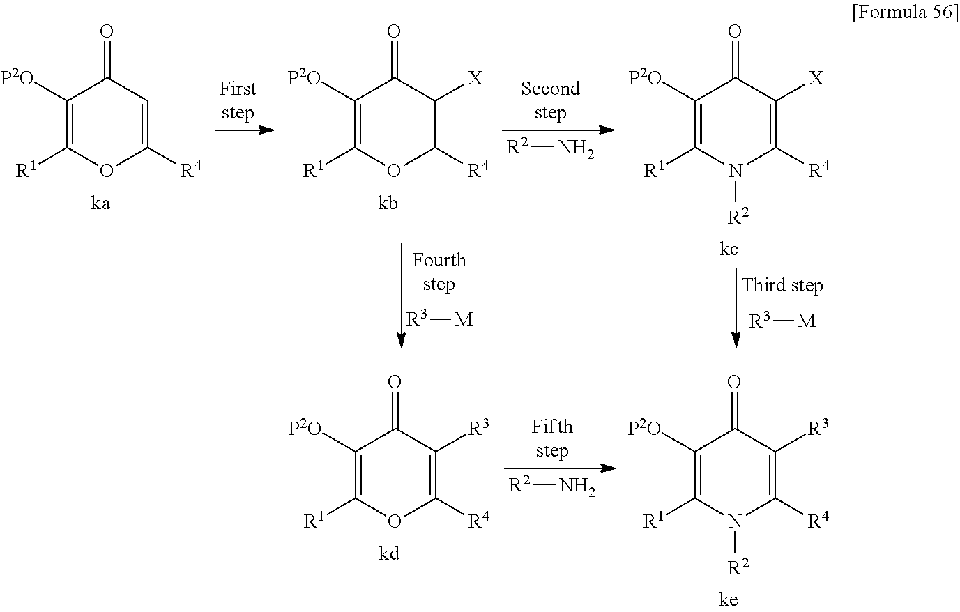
C1([P2O])=C([R1])OC([R4])=CC1=O.C1([P2O])=C([R1])OC([R4])C([X])C1=O.C1([P2O])=C([R1])N([R2])C([R4])=C([X])C1=O.[R3][M].[R3][M].[R2]N.C1([P2O])=C([R1])N([R2])C([R4])=C([R3])C1=O.C1([P2O])=C([R1])OC([R4])=C([R3])C1=O.[R2]N
